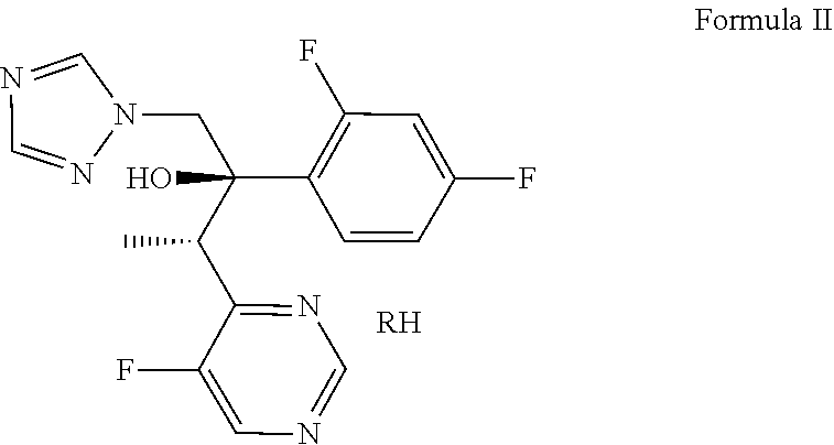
N1=C(C(C(O)(CN2N=CN=C2)C2=C(F)C=C(F)C=C2)C)C(F)=CN=C1.[RH]
